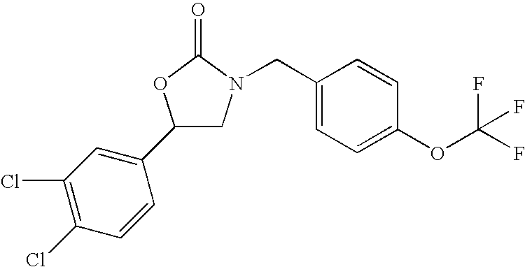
C1(Cl)=C(Cl)C=CC(C2CN(CC3=CC=C(OC(F)(F)F)C=C3)C(=O)O2)=C1
